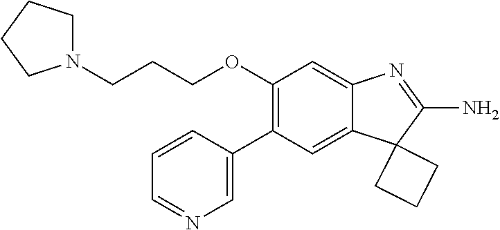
C1(C2=CN=CC=C2)=C(OCCCN2CCCC2)C=C2C(=C1)C1(C(N)=N2)CCC1
